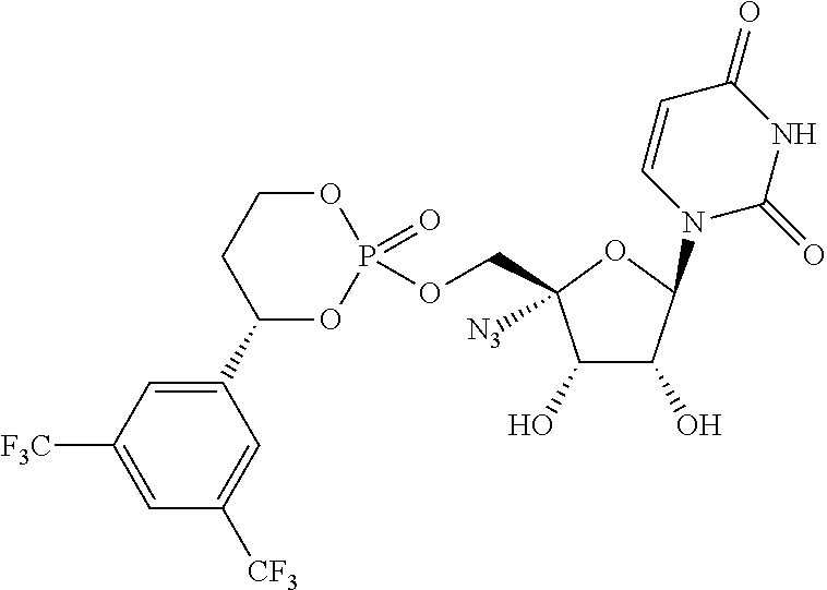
C1(O)C(O)C(N2C=CC(=O)NC2=O)OC1(COP1(=O)OCCC(C2=CC([F3C])=CC([CF3])=C2)O1)[N3]
